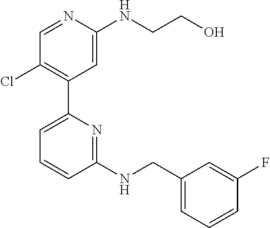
C1=NC(NCCO)=CC(C2=CC=CC(NCC3=CC=CC(F)=C3)=N2)=C1Cl
